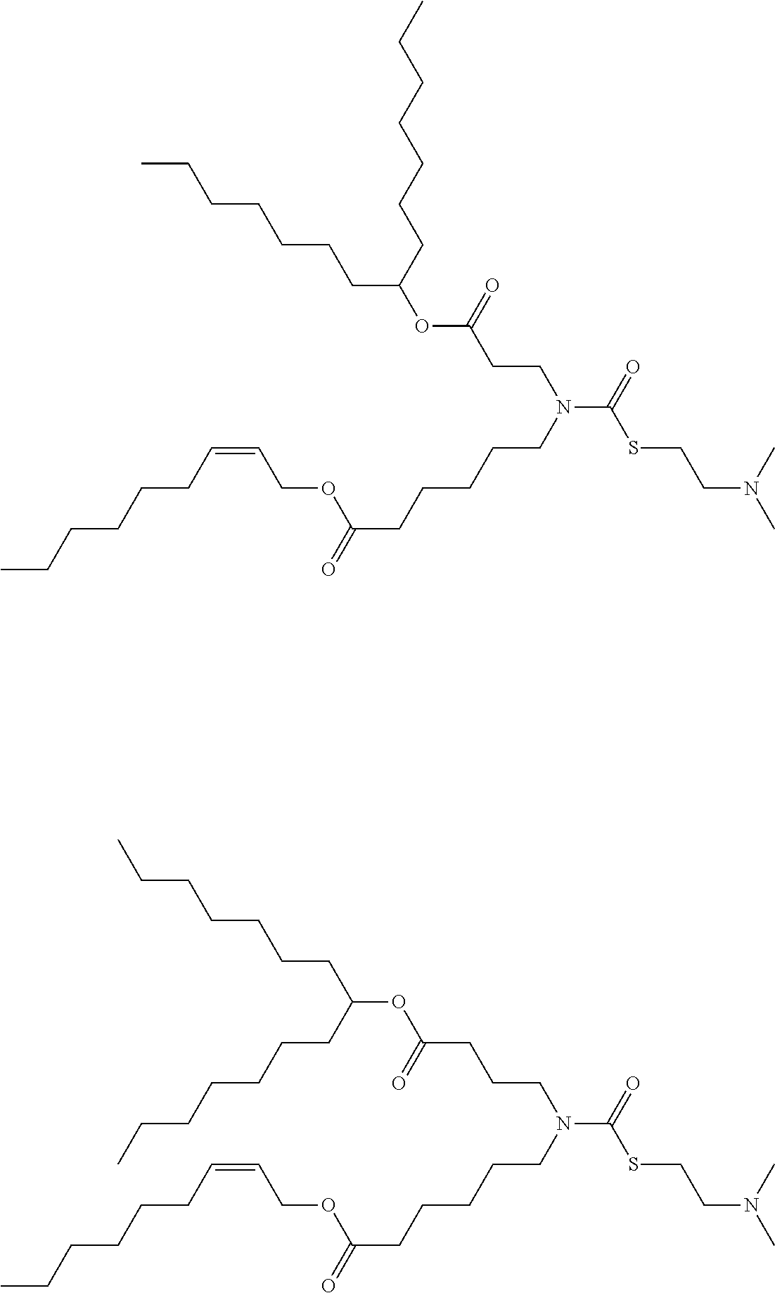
CCCCCCCC(OC(CCN(C(SCCN(C)C)=O)CCCCCC(=O)OCC=CCCCCCC)=O)CCCCCCC.C(CCCCCC(OC(CCCN(C(SCCN(C)C)=O)CCCCCC(=O)OCC=CCCCCCC)=O)CCCCCCC)C
